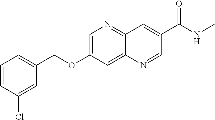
C1=CC(Cl)=CC(COC2=CN=C3C(=C2)N=CC(C(NC)=O)=C3)=C1
